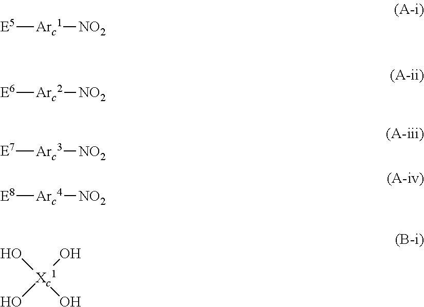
[E5][Arc1][NO2].[E6][Arc2][NO2].[E7][Arc3][NO2].[E8][Arc4][NO2].O[Xc1](O)(O)O
